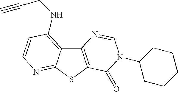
C12=C(SC3=NC=CC(NCC#C)=C13)C(=O)N(C1CCCCC1)C=N2
